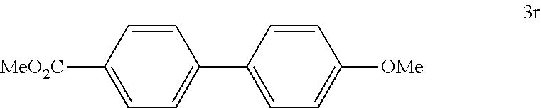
C1=CC([MeO2C])=CC=C1C1=CC=C([OMe])C=C1
